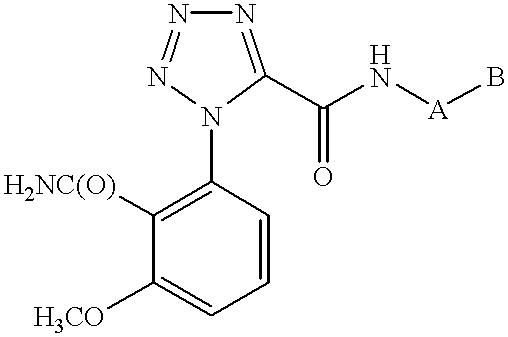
N1=C(C(N[A]B)=O)N(C2=C([H2NC(O)])C([H3CO])=CC=C2)N=N1
